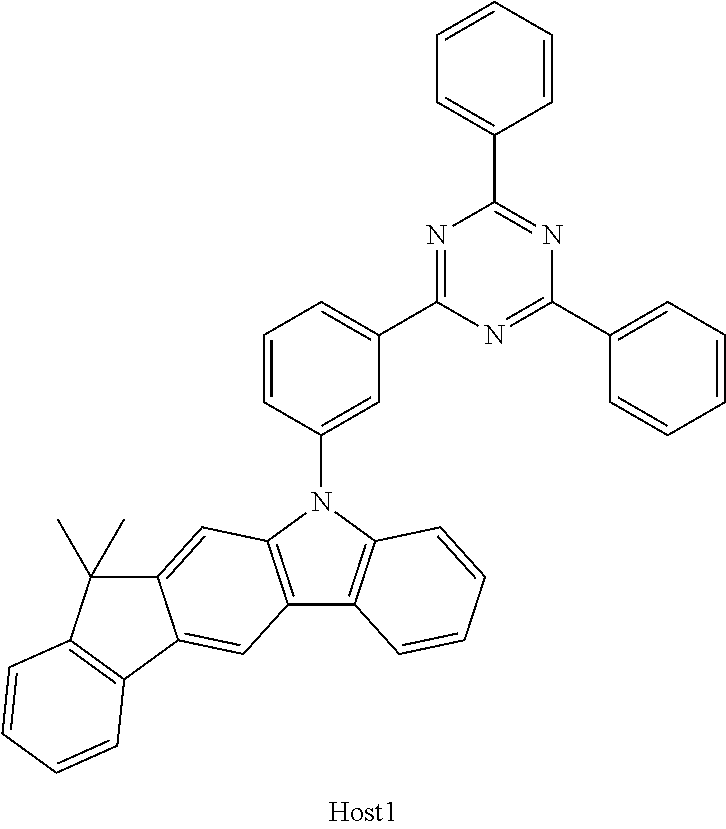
C12=C(N(C3=CC(C4=NC(C5=CC=CC=C5)=NC(C5=CC=CC=C5)=N4)=CC=C3)C3=C1C=CC=C3)C=C1C(=C2)C2=C(C1(C)C)C=CC=C2
